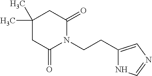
C1(C)(C)CC(=O)N(CCC2=CN=CN2)C(=O)C1
